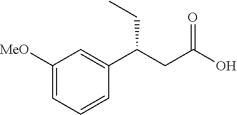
C1([MeO])=CC=CC(C(CC(=O)O)CC)=C1
